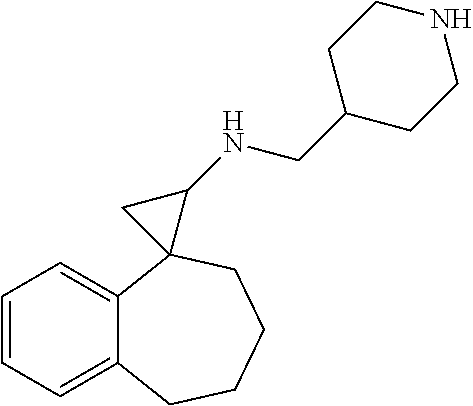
C1=CC=C2C(=C1)C1(CCCC2)C(NCC2CCNCC2)C1
